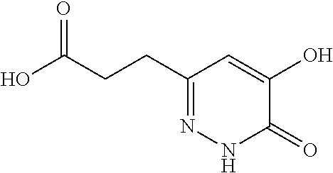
C1(CCC(O)=O)=NNC(=O)C(O)=C1
